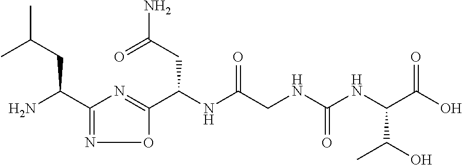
C(NC(CNC(NC(C(O)=O)C(O)C)=O)=O)(C1=NC(C(N)CC(C)C)=NO1)CC(N)=O
